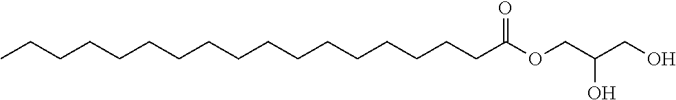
C(CCCCCCCCCCCCC(OCC(O)CO)=O)CCCC
